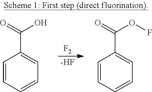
[F2].[-HF].C1=CC=CC=C1C(=O)O.C1=CC=CC=C1C(=O)OF
